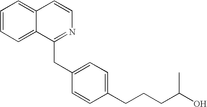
C1=CC=C2C(=C1)C=CN=C2CC1=CC=C(CCCC(O)C)C=C1
